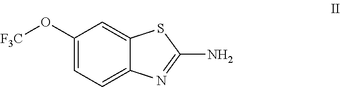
C1(O[F3C])=CC=C2C(=C1)SC(N)=N2
